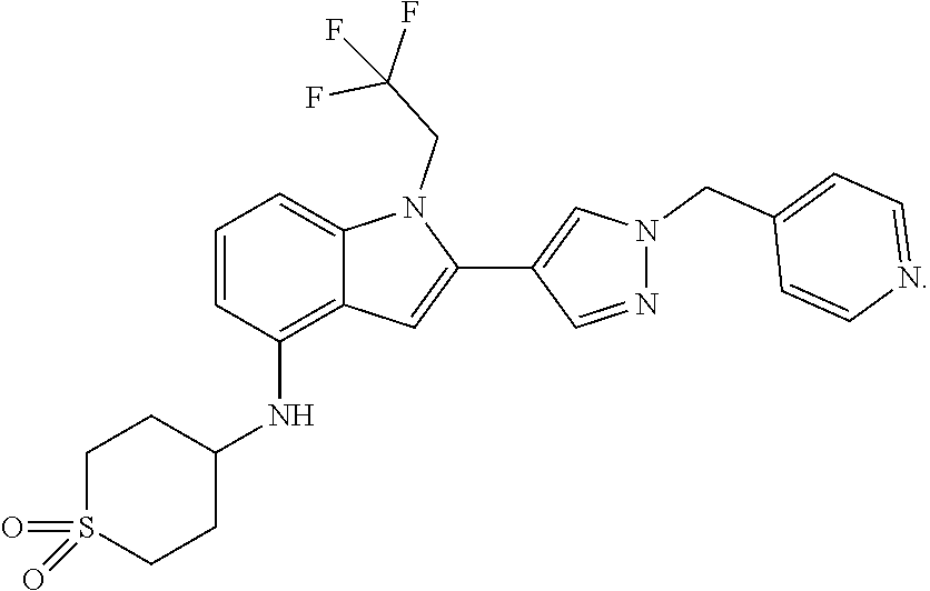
C1=CC(NC2CCS(=O)(=O)CC2)=C2C(=C1)N(CC(F)(F)F)C(C1=CN(CC3=CC=NC=C3)N=C1)=C2
